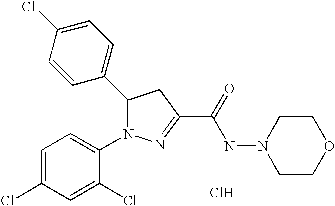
C1(C2N(C3=CC=C(Cl)C=C3Cl)N=C(C(=O)NN3CCOCC3)C2)=CC=C(Cl)C=C1.Cl
